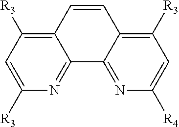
C12=C([R3])C=C([R3])N=C1C1=NC([R4])=CC([R3])=C1C=C2
